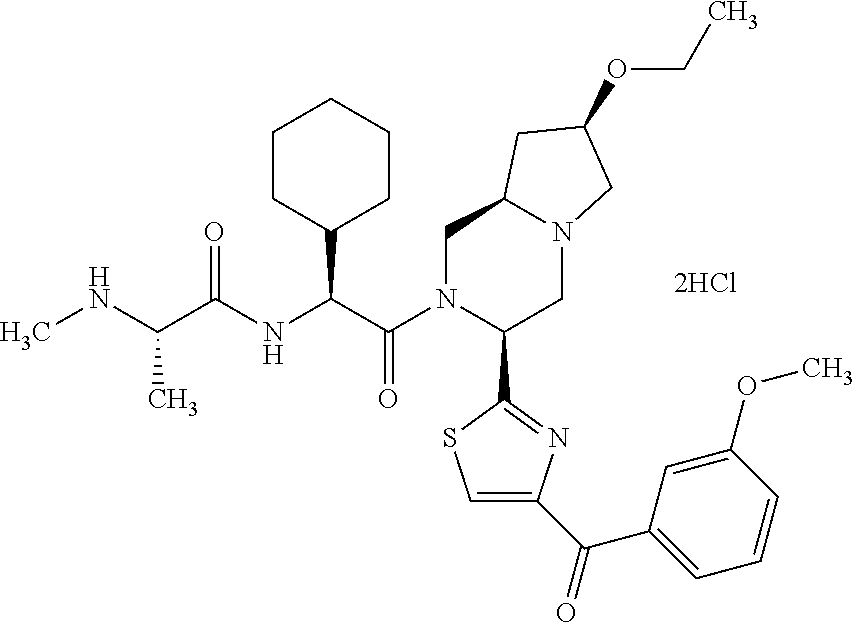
CNC(C(NC(C(N1C(C2=NC(C(C3=CC=CC(OC)=C3)=O)=CS2)CN2C(C1)CC(OCC)C2)=O)C1CCCCC1)=O)C
